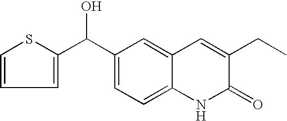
C1=CC=C(C(C2=CC=C3C(=C2)C=C(CC)C(=O)N3)O)S1
